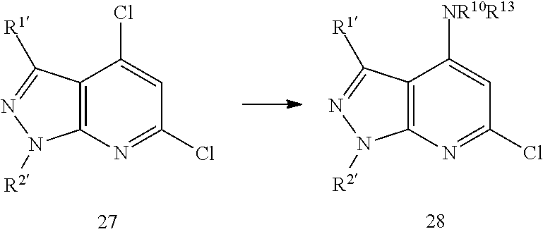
C12=C(N=C(Cl)C=C1Cl)N([R2])N=C2[R1].C12=C(N=C(Cl)C=C1[NR10R13])N([R2])N=C2[R1]
